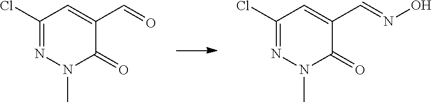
C(C1=CC(Cl)=NN(C)C1=O)=O.C(C1=CC(Cl)=NN(C)C1=O)=NO
